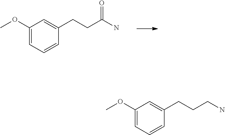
C1(OC)=CC=CC(CCC(=O)N)=C1.C1(OC)=CC=CC(CCCN)=C1
